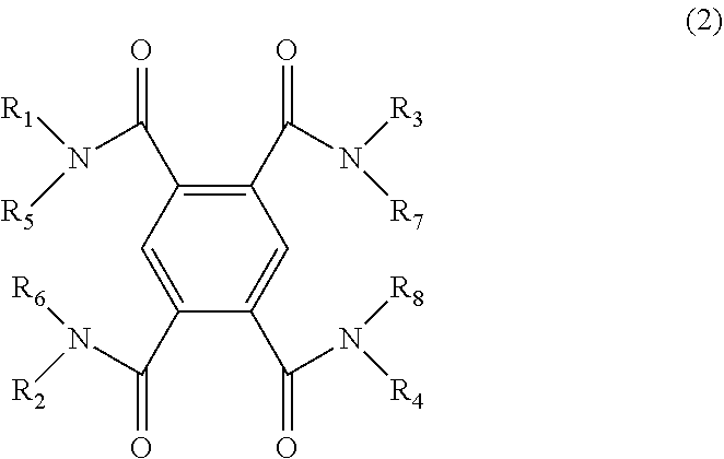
C1=C(C(N([R2])[R6])=O)C(C(N([R4])[R8])=O)=CC(C(N([R3])[R7])=O)=C1C(N([R1])[R5])=O
